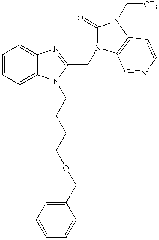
C1=CC=C2C(=C1)N=C(CN1C(=O)N(C[CF3])C3=C1C=NC=C3)N2CCCCOCC1=CC=CC=C1
